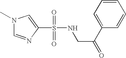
N1(C)C=NC(S(=O)(=O)NCC(C2=CC=CC=C2)=O)=C1
